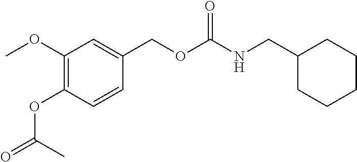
COC1=C(OC(=O)C)C=CC(COC(NCC2CCCCC2)=O)=C1
